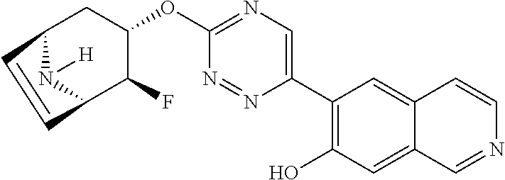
C12N([H])C(C(F)C(OC3=NC=C(C4=C(O)C=C5C(=C4)C=CN=C5)N=N3)C1)C=C2
